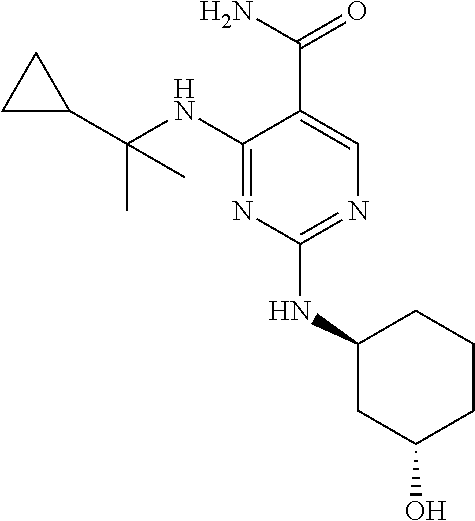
C1(NC(C2CC2)(C)C)=NC(NC2CC(O)CCC2)=NC=C1C(N)=O
